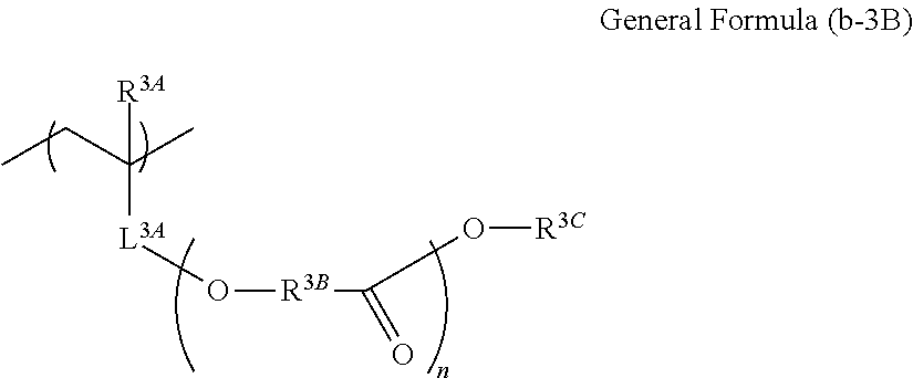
CCC(C)([L3A]O[R3B]C(=O)O[R3C])[R3A]
